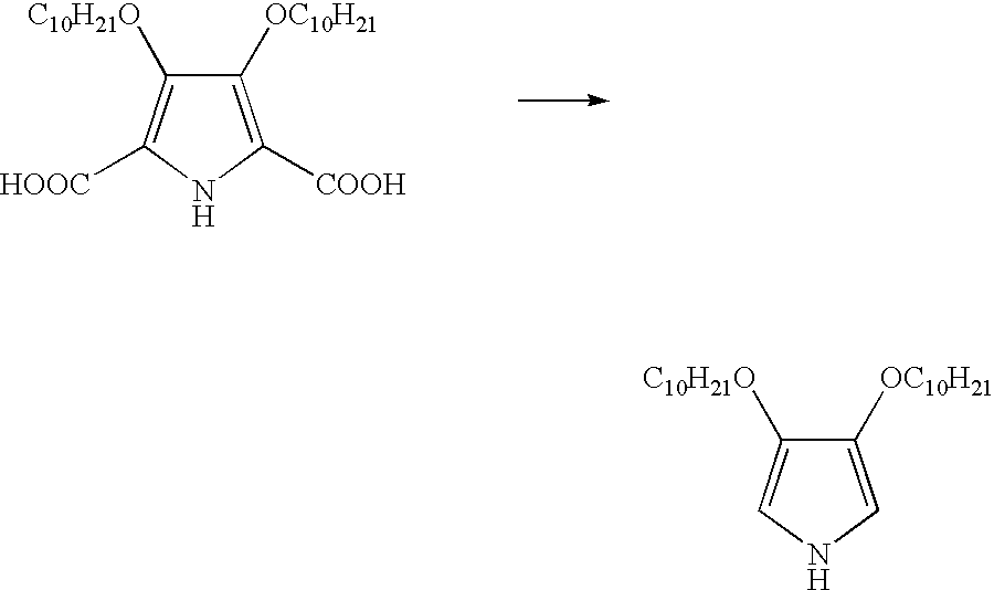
N1C([COOH])=C([OC10H21])C([C10H21O])=C1[HOOC].N1C=C([OC10H21])C([C10H21O])=C1
